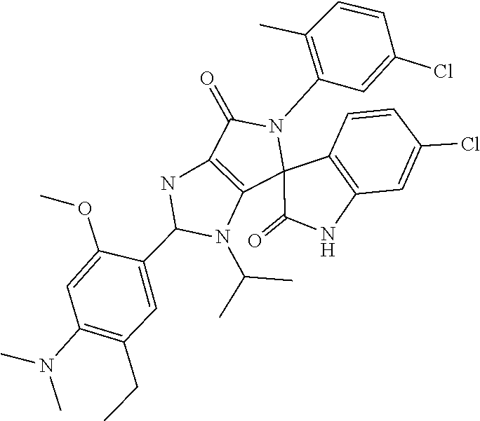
C1(N(C)C)=C(CC)C=C(C2N(C(C)C)C3=C(C(=O)N(C4=C(C)C=CC(Cl)=C4)C34C3=C(C=C(Cl)C=C3)NC4=O)N2)C(OC)=C1
